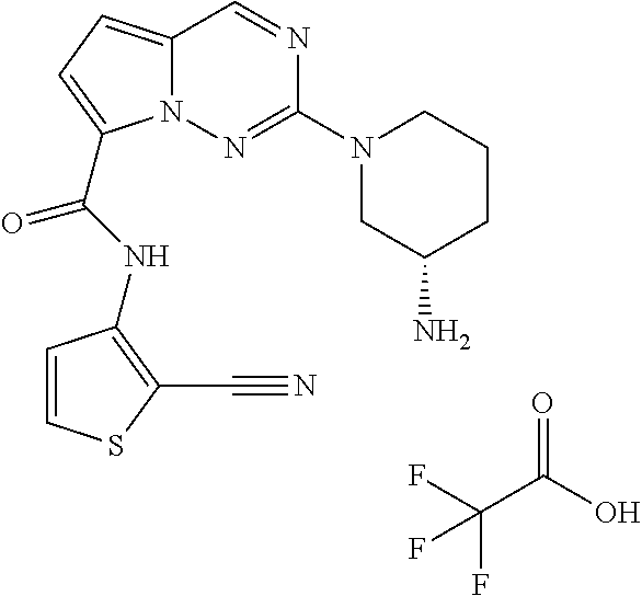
N1=CC2=CC=C(C(NC3=C(C#N)SC=C3)=O)N2N=C1N1CC(N)CCC1.O=C(O)C(F)(F)F
